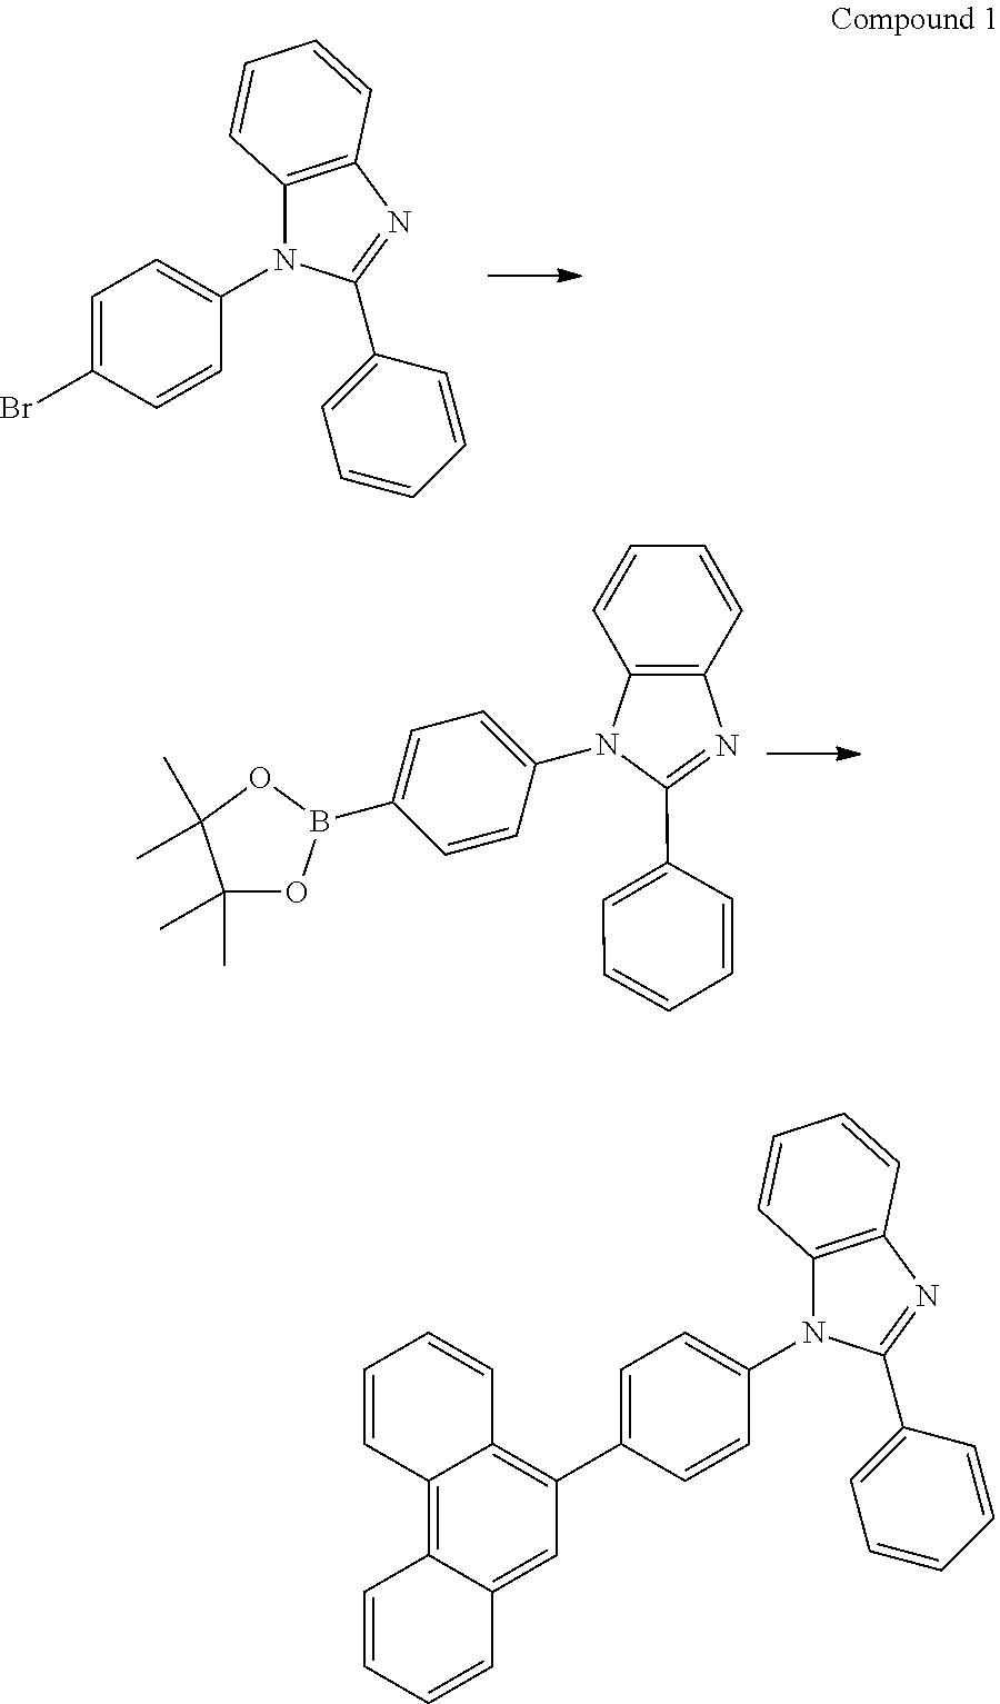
C1=C(Br)C=CC(N2C3=C(N=C2C2=CC=CC=C2)C=CC=C3)=C1.C12=C(N=C(C3=CC=CC=C3)N1C1=CC=C(B3OC(C)(C)C(C)(C)O3)C=C1)C=CC=C2.C1=C(C2=C3C(=C4C(=C2)C=CC=C4)C=CC=C3)C=CC(N2C3=C(N=C2C2=CC=CC=C2)C=CC=C3)=C1
